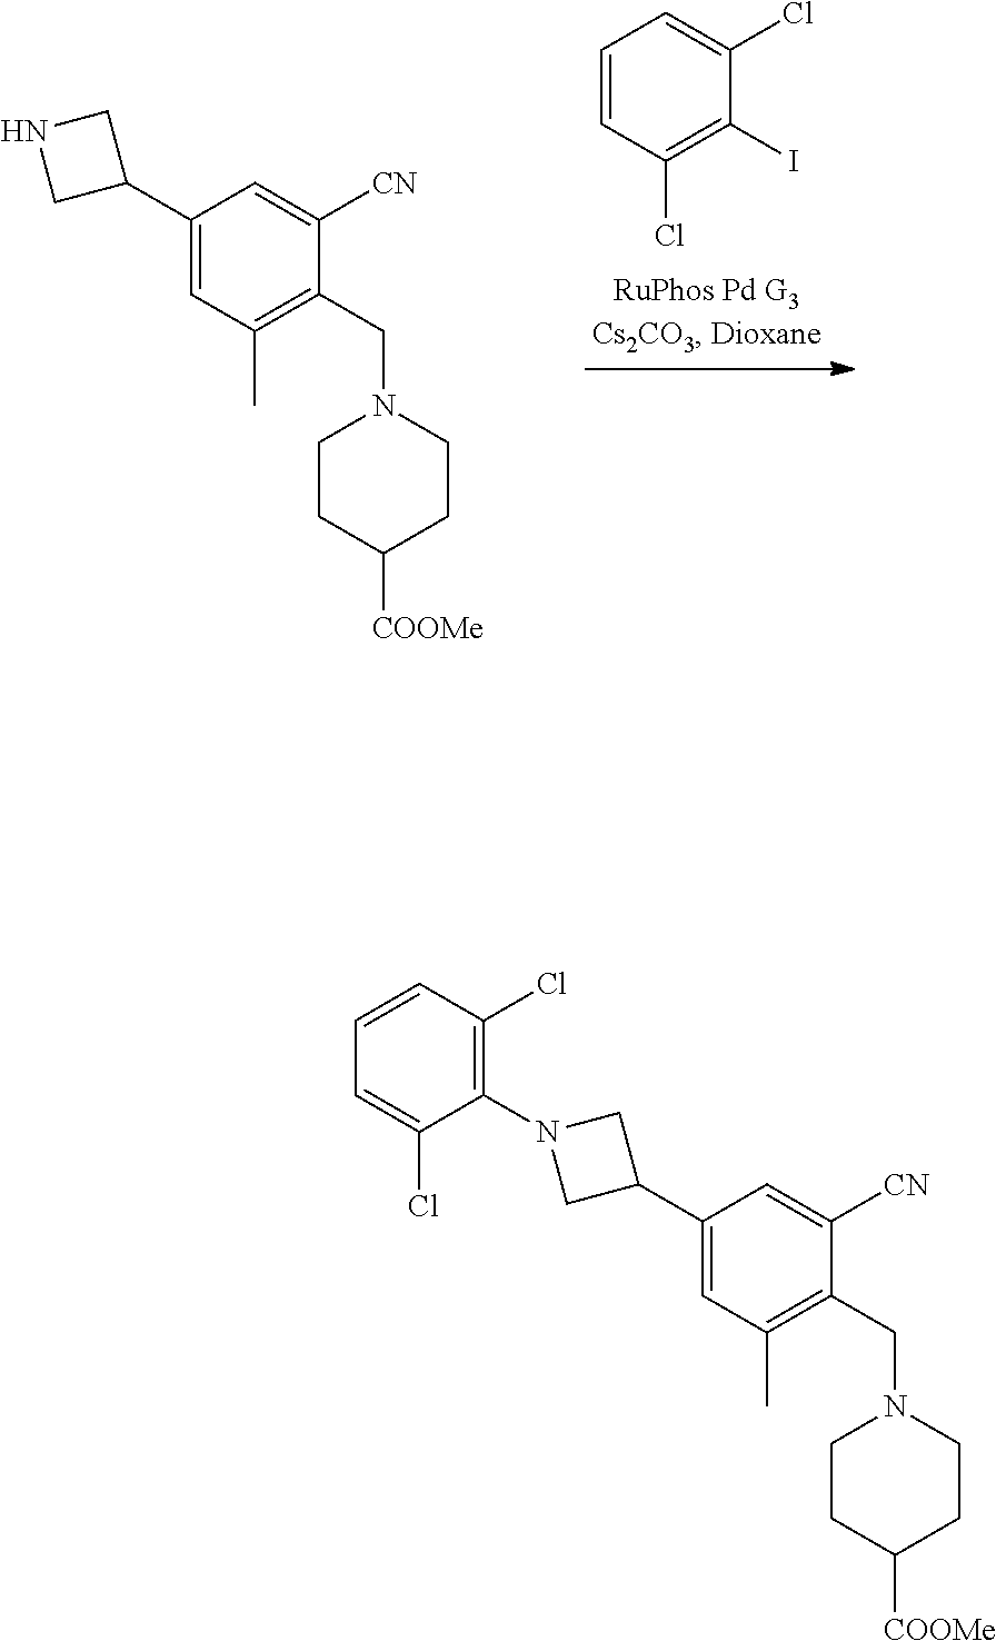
C1=C(C2CNC2)C=C([CN])C(CN2CCC([COOMe])CC2)=C1C.IC1=C(Cl)C=CC=C1Cl.C1=C(C2CN(C3=C(Cl)C=CC=C3Cl)C2)C=C([CN])C(CN2CCC([COOMe])CC2)=C1C
